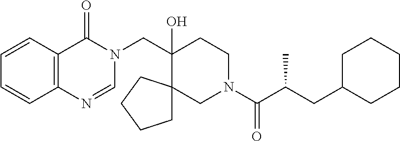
C(C1(O)CCN(C(C(CC2CCCCC2)C)=O)CC12CCCC2)N1C(=O)C2=C(N=C1)C=CC=C2
